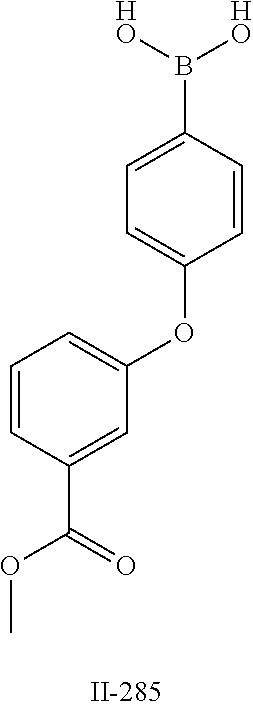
C1=C(B([HO])[HO])C=CC(OC2=CC=CC(C(OC)=O)=C2)=C1
